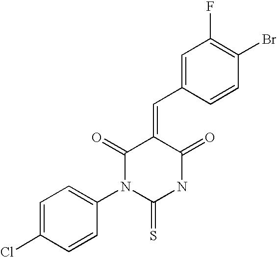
C1=C(C=C2C(=O)N(C3=CC=C(Cl)C=C3)C(=S)NC2=O)C=CC(Br)=C1F
